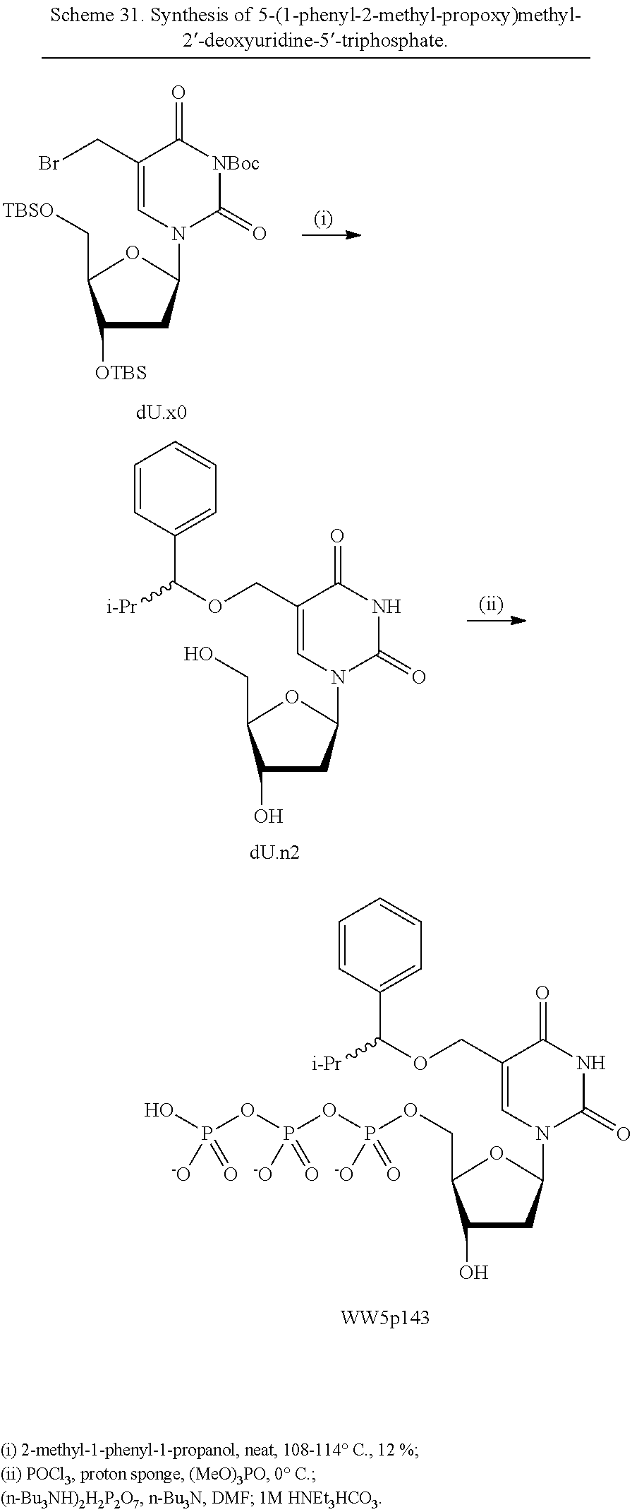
C1([OTBS])CC(N2C=C(CBr)C(=O)[NBoc]C2=O)OC1C[TBSO].C1(O)CC(N2C=C(COC(C3=CC=CC=C3)[i-Pr])C(=O)NC2=O)OC1CO.C1(O)CC(N2C=C(COC(C3=CC=CC=C3)[i-Pr])C(=O)NC2=O)OC1COP(OP(OP(O)([-O])=O)([-O])=O)([-O])=O
